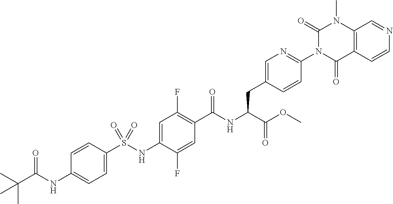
C1=C(S(NC2=CC(F)=C(C(NC(C(OC)=O)CC3=CN=C(N4C(=O)C5=C(N(C)C4=O)C=NC=C5)C=C3)=O)C=C2F)(=O)=O)C=CC(NC(C(C)(C)C)=O)=C1
